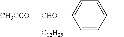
C1=CC(C)=CC=C1[CHO]([CH3OCO])[C12H25]
